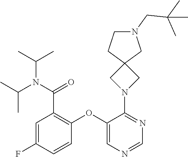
C1=C(F)C=CC(OC2=CN=CN=C2N2CC3(C2)CN(CC(C)(C)C)CC3)=C1C(=O)N(C(C)C)C(C)C
